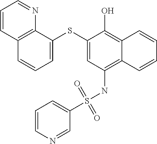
C12=C(NS(C3=CC=CN=C3)(=O)=O)C=C(SC3=CC=CC4=C3N=CC=C4)C(O)=C1C=CC=C2
